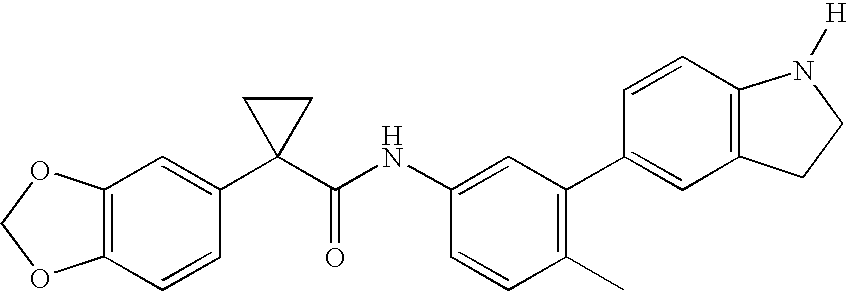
C1(NC(C2(C3=CC4=C(C=C3)OCO4)CC2)=O)=CC(C2=CC3=C(C=C2)N([H])CC3)=C(C)C=C1
